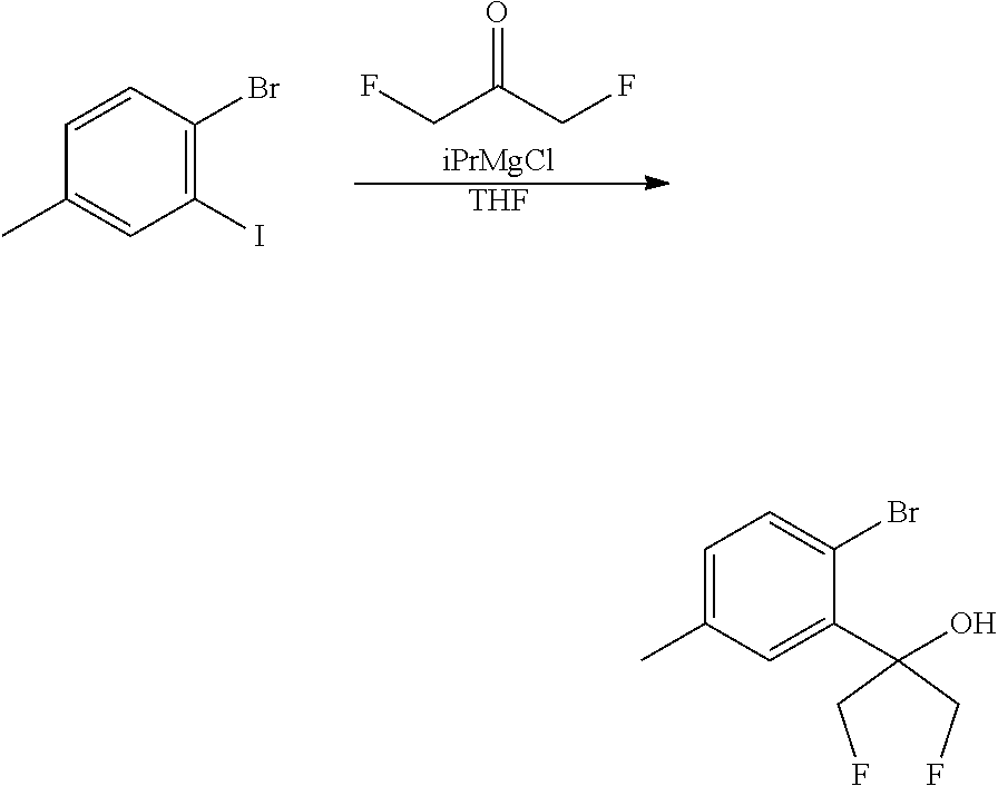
FCC(CF)=O.[iPrMgCl].[THF].C1=CC(C)=CC(I)=C1Br.C1=C(Br)C(C(O)(CF)CF)=CC(C)=C1
